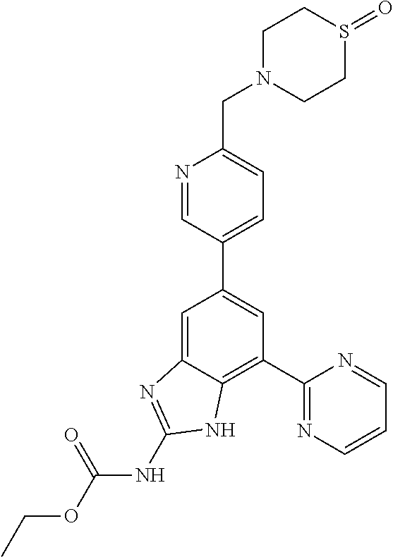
C1=C2C(=C(C3=NC=CC=N3)C=C1C1=CC=C(CN3CCS(=O)CC3)N=C1)NC(NC(OCC)=O)=N2
